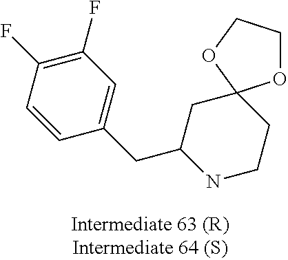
C1(F)=C(F)C=CC(CC2NCCC3(C2)OCCO3)=C1
